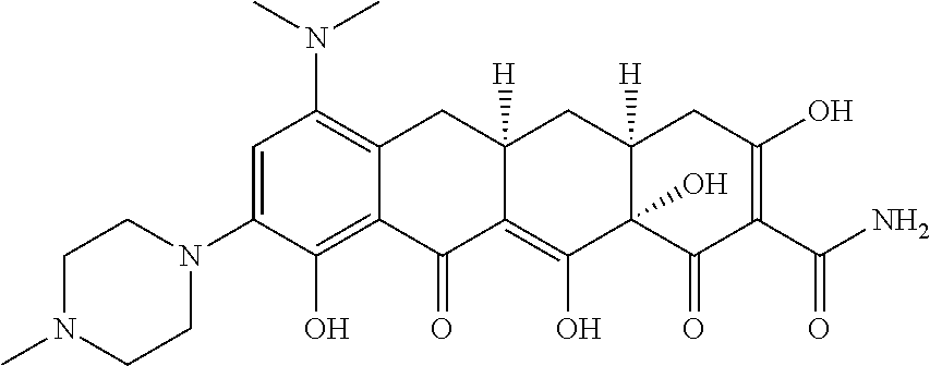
C1=C(N2CCN(C)CC2)C(O)=C2C(=C1N(C)C)CC1([H])C(=C(O)C3(O)C([H])(C1)CC(O)=C(C(N)=O)C3=O)C2=O
